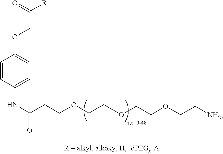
O=C(CCOCCOCCOCC[NH2])NC1=CC=C(OCC(=O)[R])C=C1
